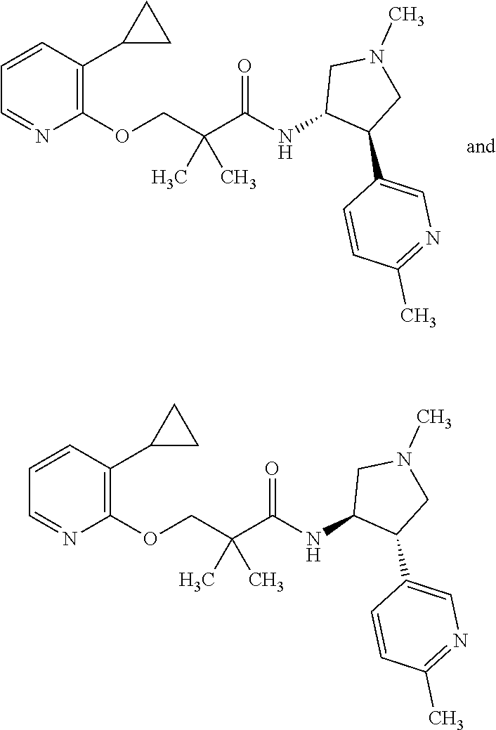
C1(OCC(C(NC2C(C3=CN=C(C)C=C3)CN(C)C2)=O)(C)C)=C(C2CC2)C=CC=N1.C1(OCC(C(NC2C(C3=CN=C(C)C=C3)CN(C)C2)=O)(C)C)=C(C2CC2)C=CC=N1
